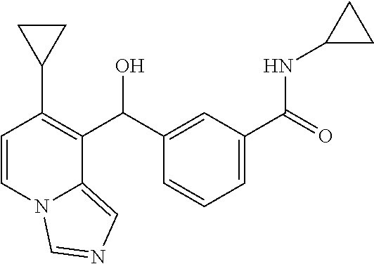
C1(C2=C(C(C3=CC(C(=O)NC4CC4)=CC=C3)O)C3=CN=CN3C=C2)CC1
